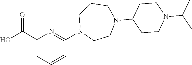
OC(C1=CC=CC(N2CCN(C3CCN(C(C)C)CC3)CCC2)=N1)=O
